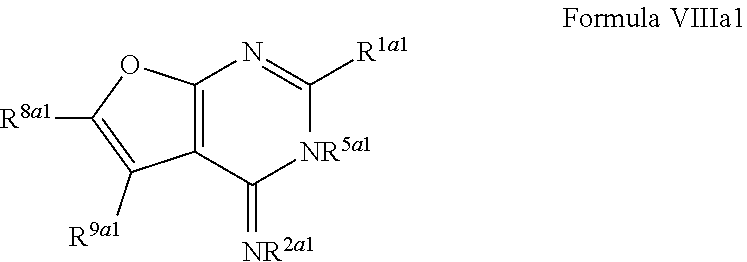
C1([R1a1])=NC2=C(C(=[NR2a1])[NR5a1]1)C([R9a1])=C([R8a1])O2
